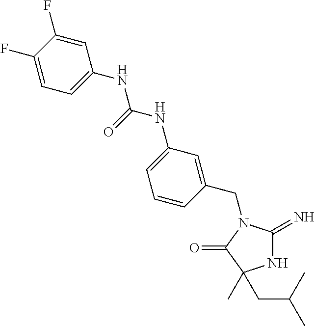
N1C(=N)N(CC2=CC(NC(NC3=CC=C(F)C(F)=C3)=O)=CC=C2)C(=O)C1(C)CC(C)C
